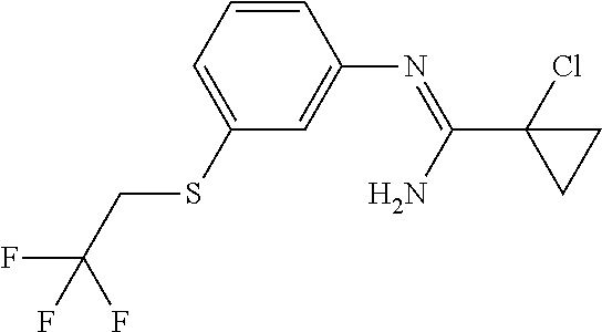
C1(SCC(F)(F)F)=CC=CC(N=C(N)C2(Cl)CC2)=C1
